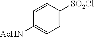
C1=C([SO2Cl])C=CC([AcHN])=C1
